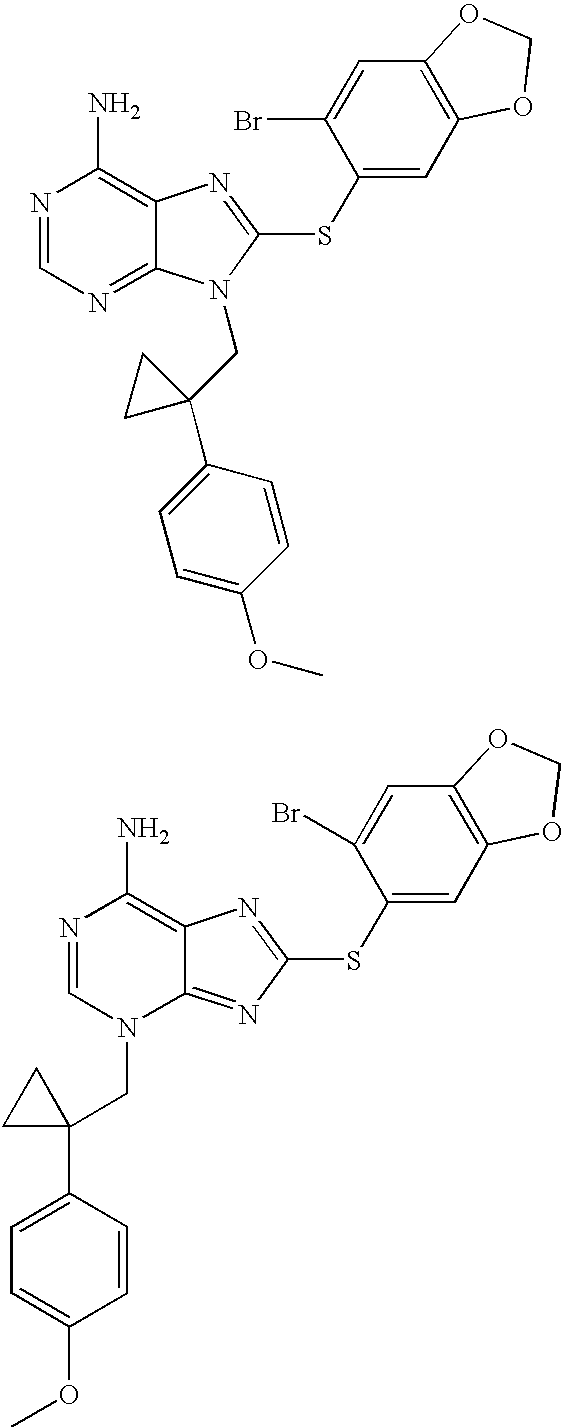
C12=NC=NC(N)=C1N=C(SC1=CC3=C(C=C1Br)OCO3)N2CC1(C2=CC=C(OC)C=C2)CC1.C12=NC(SC3=CC4=C(C=C3Br)OCO4)=NC1=C(N)N=CN2CC1(C2=CC=C(OC)C=C2)CC1
